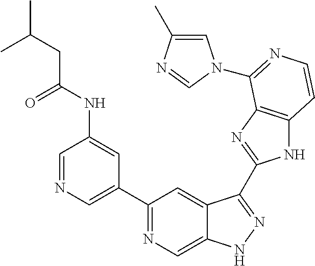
C1=NC=C(C2=NC=C3C(=C2)C(C2=NC4=C(N2)C=CN=C4N2C=C(C)N=C2)=NN3)C=C1NC(CC(C)C)=O
